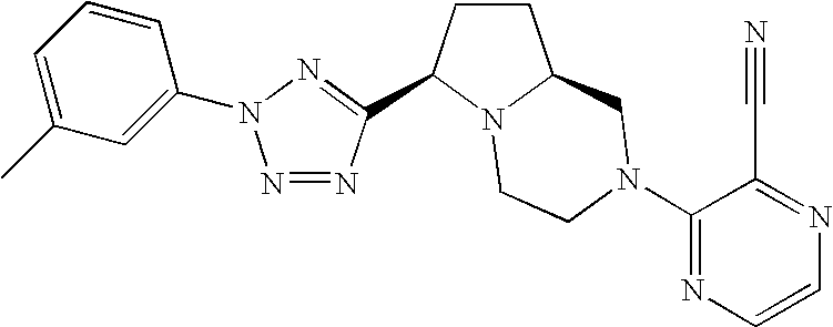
N1=NC(C2CCC3N2CCN(C2=NC=CN=C2C#N)C3)=NN1C1=CC(C)=CC=C1
